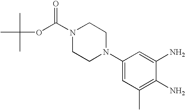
C1(N2CCN(C(OC(C)(C)C)=O)CC2)=CC(C)=C(N)C(N)=C1
